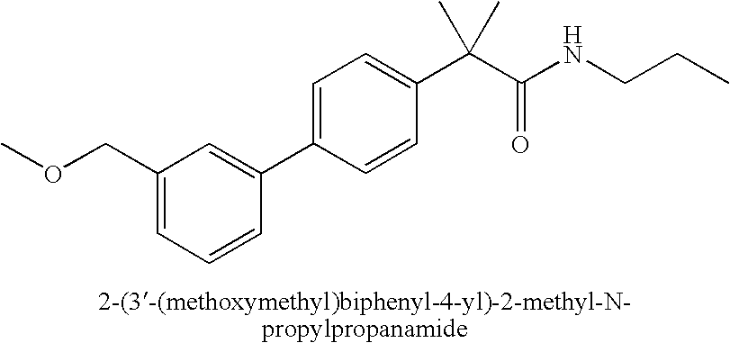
C1(COC)=CC=CC(C2=CC=C(C(C(NCCC)=O)(C)C)C=C2)=C1
